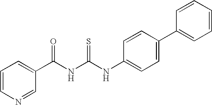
N(C(NC(C1=CC=CN=C1)=O)=S)C1=CC=C(C2=CC=CC=C2)C=C1
